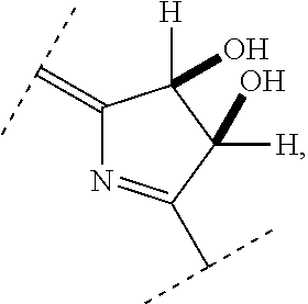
C1(=C(C)C)N=C(C(C)C)C([H])(O)C1([H])O
